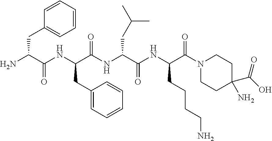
NC(C(NC(C(NC(C(NC(C(N1CCC(N)(C(O)=O)CC1)=O)CCCCN)=O)CC(C)C)=O)CC1=CC=CC=C1)=O)CC1=CC=CC=C1
